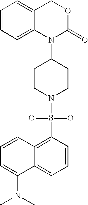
S(N1CCC(N2C(=O)OCC3=CC=CC=C23)CC1)(=O)(=O)C1=C2C(=CC=C1)C(N(C)C)=CC=C2
